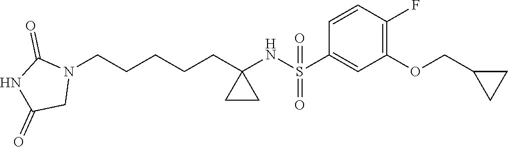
N1(CCCCCC2(NS(C3=CC(OCC4CC4)=C(F)C=C3)(=O)=O)CC2)C(=O)NC(=O)C1
